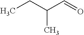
CCC(C=O)C
